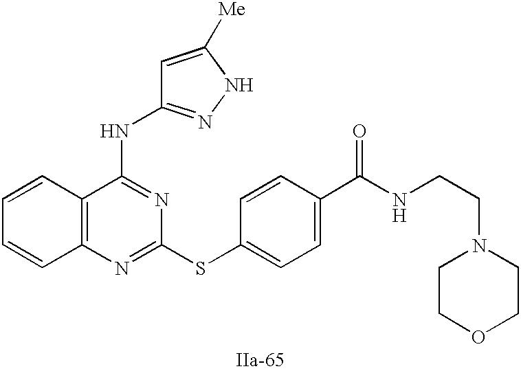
C12=C(N=C(SC3=CC=C(C(NCCN4CCOCC4)=O)C=C3)N=C1NC1=NNC([Me])=C1)C=CC=C2
